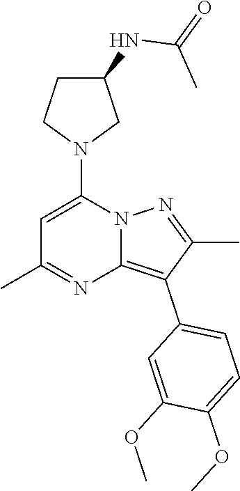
C1C(NC(=O)C)CN(C2=CC(C)=NC3=C(C4=CC=C(OC)C(OC)=C4)C(C)=NN23)C1
